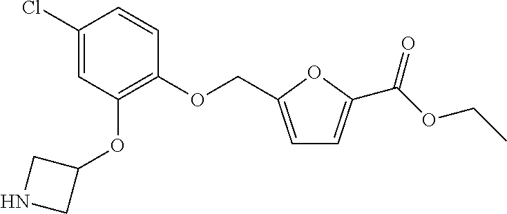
C1(Cl)=CC(OC2CNC2)=C(OCC2=CC=C(C(=O)OCC)O2)C=C1
